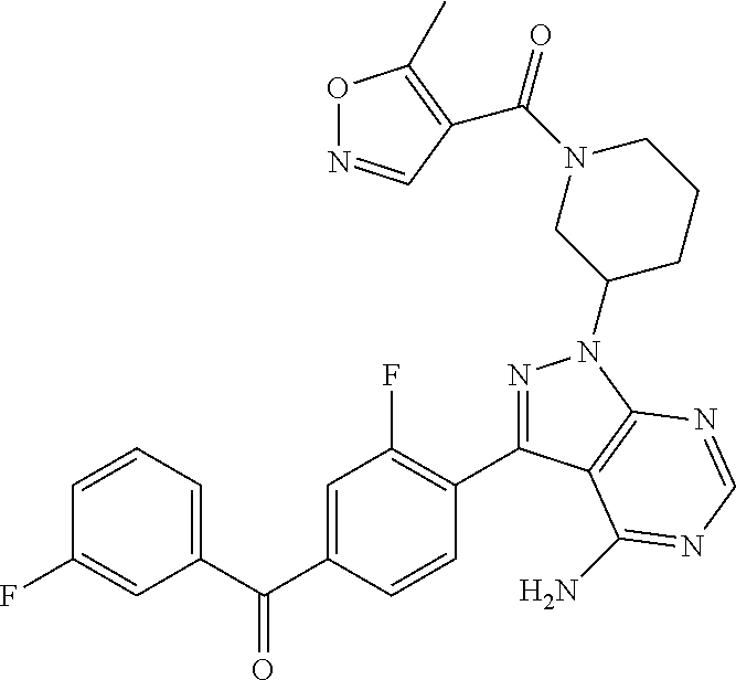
C1(C(C2=CC(F)=C(C3=NN(C4CCCN(C(=O)C5=C(C)ON=C5)C4)C4=C3C(N)=NC=N4)C=C2)=O)=CC=CC(F)=C1
